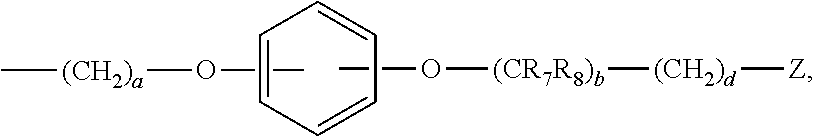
CO[(CH2)a]C.C1=CC=CC=C1.CO[(CR7R8)b][(CH2)d][Z]
